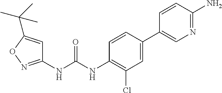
C1(NC(NC2=C(Cl)C=C(C3=CN=C(N)C=C3)C=C2)=O)=NOC(C(C)(C)C)=C1
